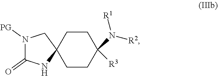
N1([PG])C(=O)NC2(C1)CCC(N([R2])[R1])([R3])CC2
